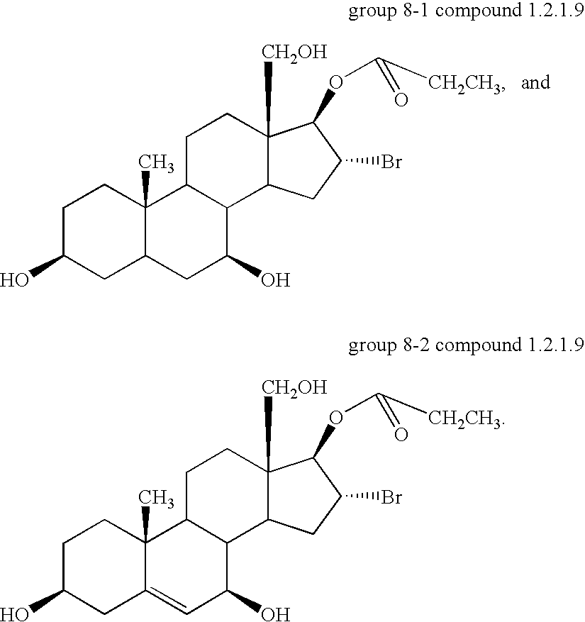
C1C(O)CC2C(C)(C1)C1C(C(O)C2)C2C([CH2OH])(CC1)C(OC(=O)[CH2CH3])C(Br)C2.C1C(O)CC2=CC(O)C3C(C2(C)C1)CCC1([CH2OH])C3CC(Br)C1OC(=O)[CH2CH3]
